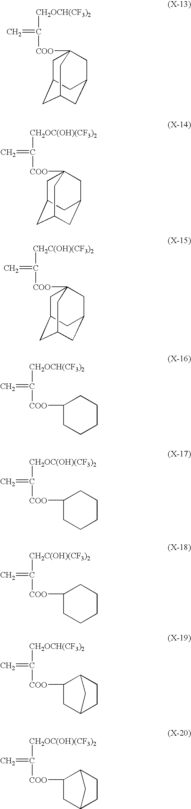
C=C([CH2OCH(CF3)2])[COO]C12CC3CC(CC(C1)C3)C2.C=C([CH2OC(OH)(CF3)2])[COO]C12CC3CC(CC(C1)C3)C2.C=C([CH2C(OH)(CF3)2])[COO]C12CC3CC(CC(C1)C3)C2.C=C([CH2OCH(CF3)2])[COO]C1CCCCC1.C=C([CH2OC(OH)(CF3)2])[COO]C1CCCCC1.C=C([CH2C(OH)(CF3)2])[COO]C1CCCCC1.C=C([CH2OCH(CF3)2])[COO]C1CC2CCC1C2.C=C([CH2OC(OH)(CF3)2])[COO]C1CC2CCC1C2
